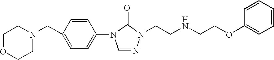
C1OCCN(CC2=CC=C(N3C=NN(CCNCCOC4=CC=CC=C4)C3=O)C=C2)C1
